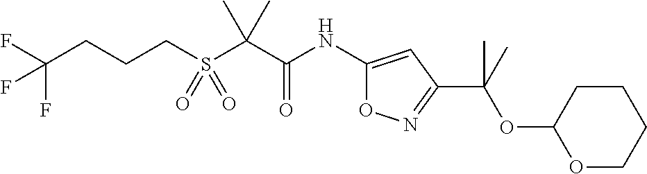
C(S(C(C(NC1=CC(C(C)(OC2OCCCC2)C)=NO1)=O)(C)C)(=O)=O)CCC(F)(F)F
